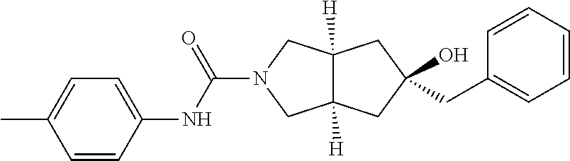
C1(CC2=CC=CC=C2)(O)CC2([H])CN(C(NC3=CC=C(C)C=C3)=O)CC2([H])C1
